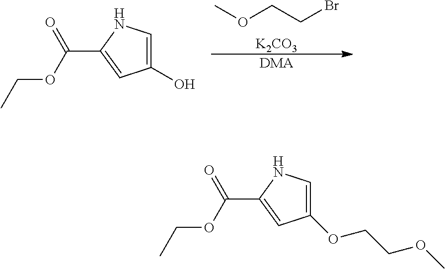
COCCBr.[K2CO3].[DMA].C1(O)=CNC(C(OCC)=O)=C1.C1(OCCOC)=CNC(C(OCC)=O)=C1
